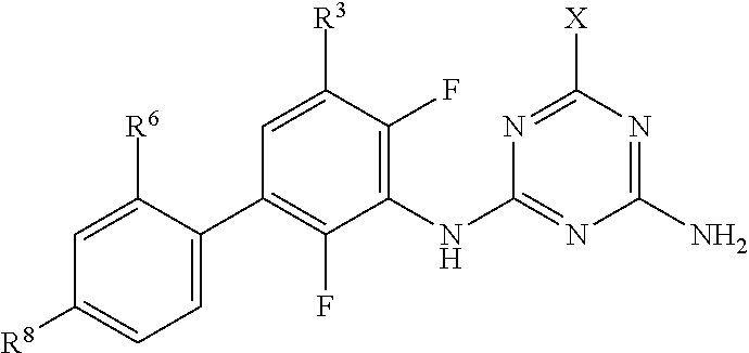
C1=C(C2=C(F)C(NC3=NC(N)=NC([X])=N3)=C(F)C([R3])=C2)C([R6])=CC([R8])=C1
